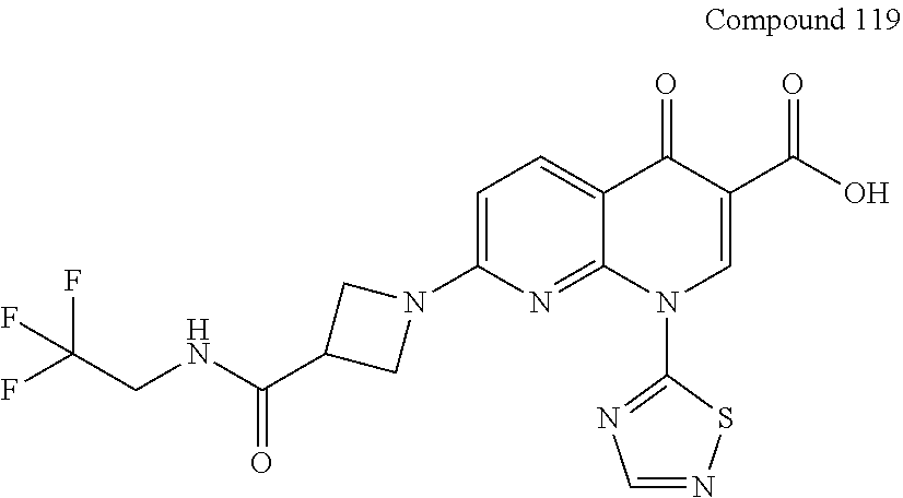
C1=C(N2CC(C(NCC(F)(F)F)=O)C2)N=C2C(=C1)C(=O)C(C(O)=O)=CN2C1=NC=NS1
